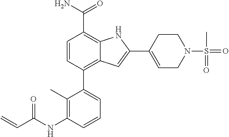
C1=CC(C2=CC=CC(NC(C=C)=O)=C2C)=C2C(=C1C(N)=O)NC(C1=CCN(S(=O)(C)=O)CC1)=C2
